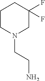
N1(CCN)CC(F)(F)CCC1
